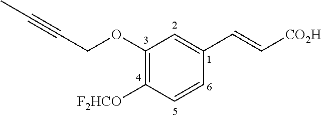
C1(OCC#CC)=C([F2HCO])C=CC(C=C[CO2H])=C1
